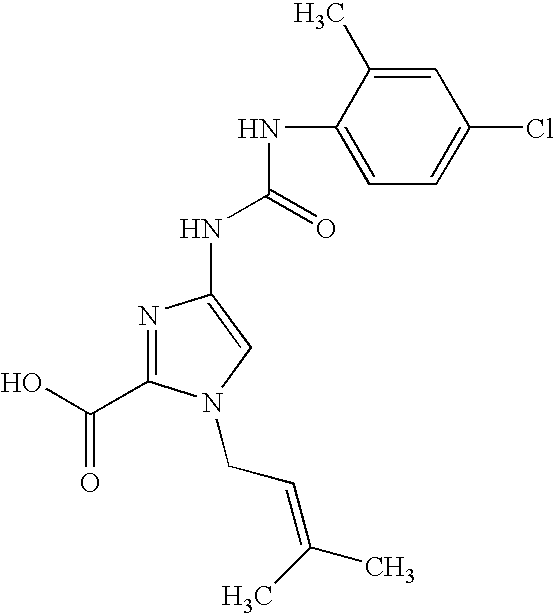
N1=C(C(O)=O)N(CC=C(C)C)C=C1NC(NC1=CC=C(Cl)C=C1C)=O
